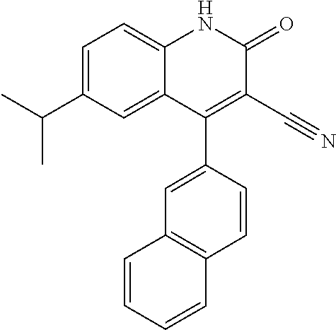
C1=C(C(C)C)C=C2C(=C1)NC(=O)C(C#N)=C2C1=CC2=C(C=C1)C=CC=C2
